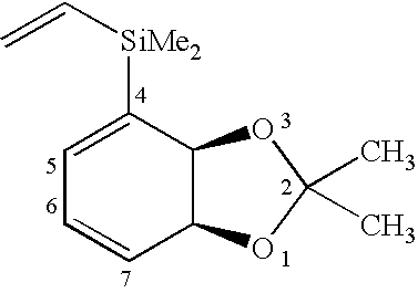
C1=CC2C(C([SiMe2]C=C)=C1)OC(C)(C)O2
